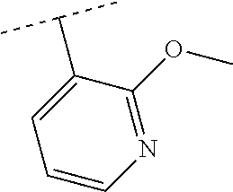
C1=CN=C(OC)C(C(C)C)=C1
